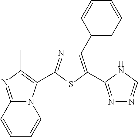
N12C(=NC(C)=C1C1=NC(C3=CC=CC=C3)=C(C3=NN=CN3)S1)C=CC=C2
